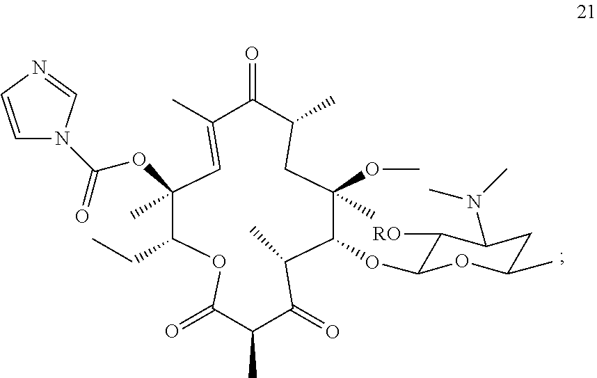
C1(C)=CC(OC(=O)N2C=CN=C2)(C)C(CC)OC(=O)C(C)C(=O)C(C)C(OC2C([RO])C(N(C)C)CC(C)O2)C(OC)(C)CC(C)C1=O
